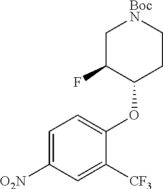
C1C(F)C(OC2=CC=C([O2N])C=C2[CF3])CC[BocN]1
